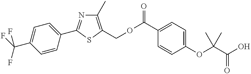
C1=CC(OC(C(O)=O)(C)C)=CC=C1C(OCC1=C(C)N=C(C2=CC=C(C(F)(F)F)C=C2)S1)=O
